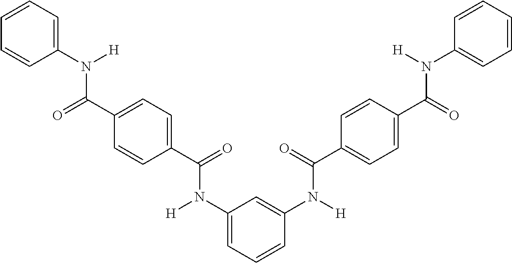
C1(N([H])C(C2=CC=C(C(=O)N(C3=CC=CC=C3)[H])C=C2)=O)=CC=CC(N([H])C(=O)C2=CC=C(C(=O)N([H])C3=CC=CC=C3)C=C2)=C1
